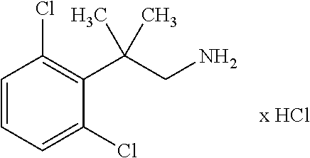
C1=CC=C(Cl)C(C(CN)(C)C)=C1Cl.[x HCl]
